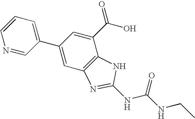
C1=CC=C(C2=CC3=C(C(C(O)=O)=C2)NC(NC(NCC)=O)=N3)C=N1
